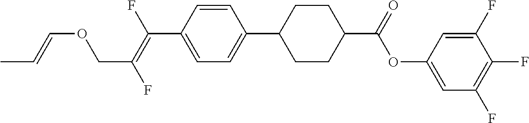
C(C1=CC=C(C2CCC(C(OC3=CC(F)=C(F)C(F)=C3)=O)CC2)C=C1)(=C(F)COC=CC)F
